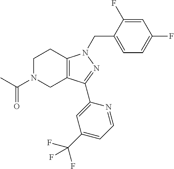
C1N(C(C)=O)CC2=C(C1)N(CC1=CC=C(F)C=C1F)N=C2C1=CC(C(F)(F)F)=CC=N1
